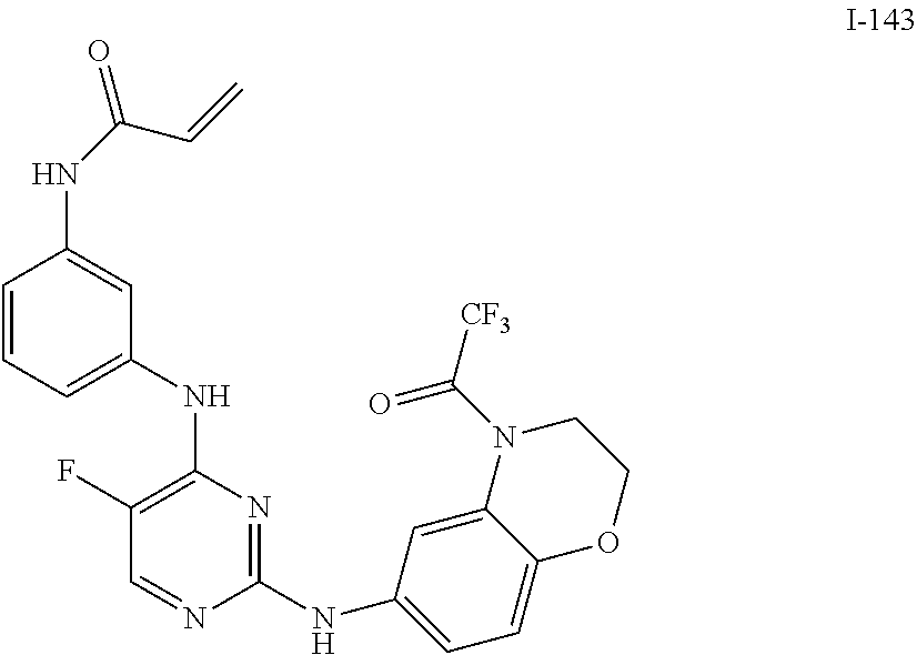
C1(NC2=CC=C3C(=C2)N(C([CF3])=O)CCO3)=NC(NC2=CC=CC(NC(=O)C=C)=C2)=C(F)C=N1
